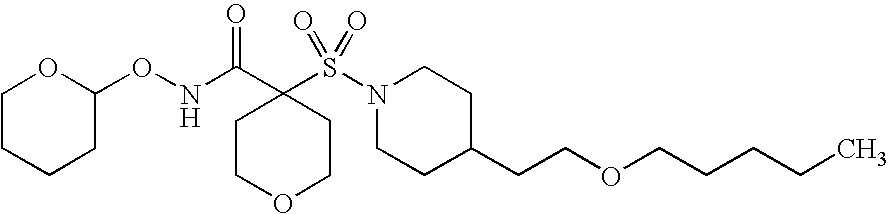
C1COCCC1(C(NOC1OCCCC1)=O)S(N1CCC(CCOCCCCC)CC1)(=O)=O
